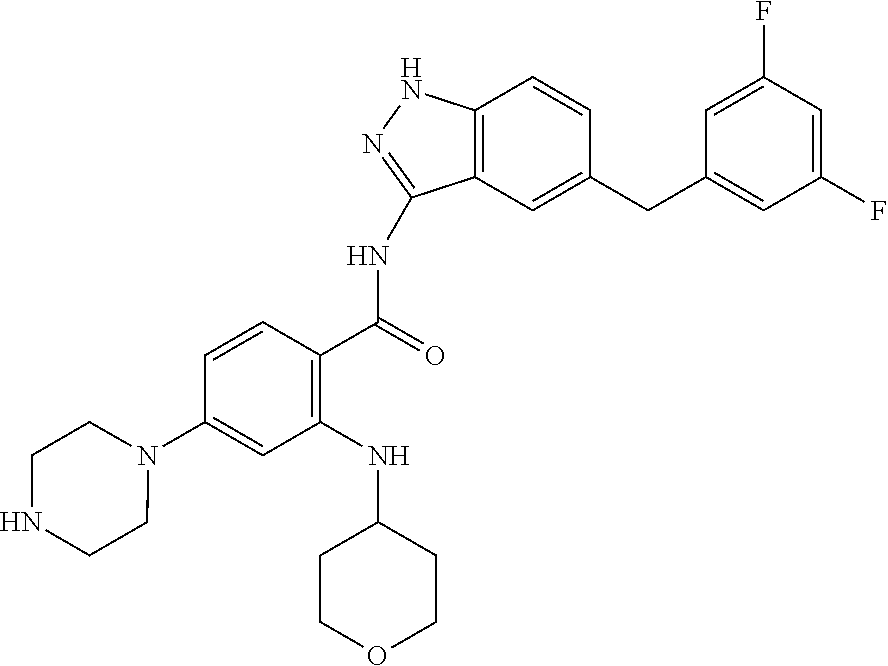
C12=C(C=C(CC3=CC(F)=CC(F)=C3)C=C1)C(NC(=O)C1=C(NC3CCOCC3)C=C(N3CCNCC3)C=C1)=NN2
